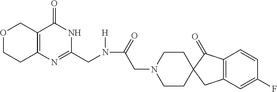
O1CCC2=C(C1)C(=O)NC(CN(C(=O)CN1CCC3(C(=O)C4=C(C=C(F)C=C4)C3)CC1)[H])=N2
